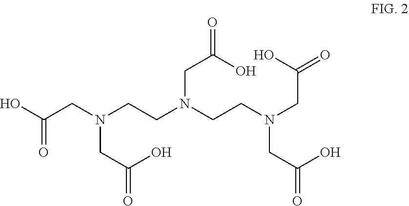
C(CN(CCN(CCN(CC(=O)O)CC(O)=O)CC(=O)O)CC(=O)O)(O)=O
